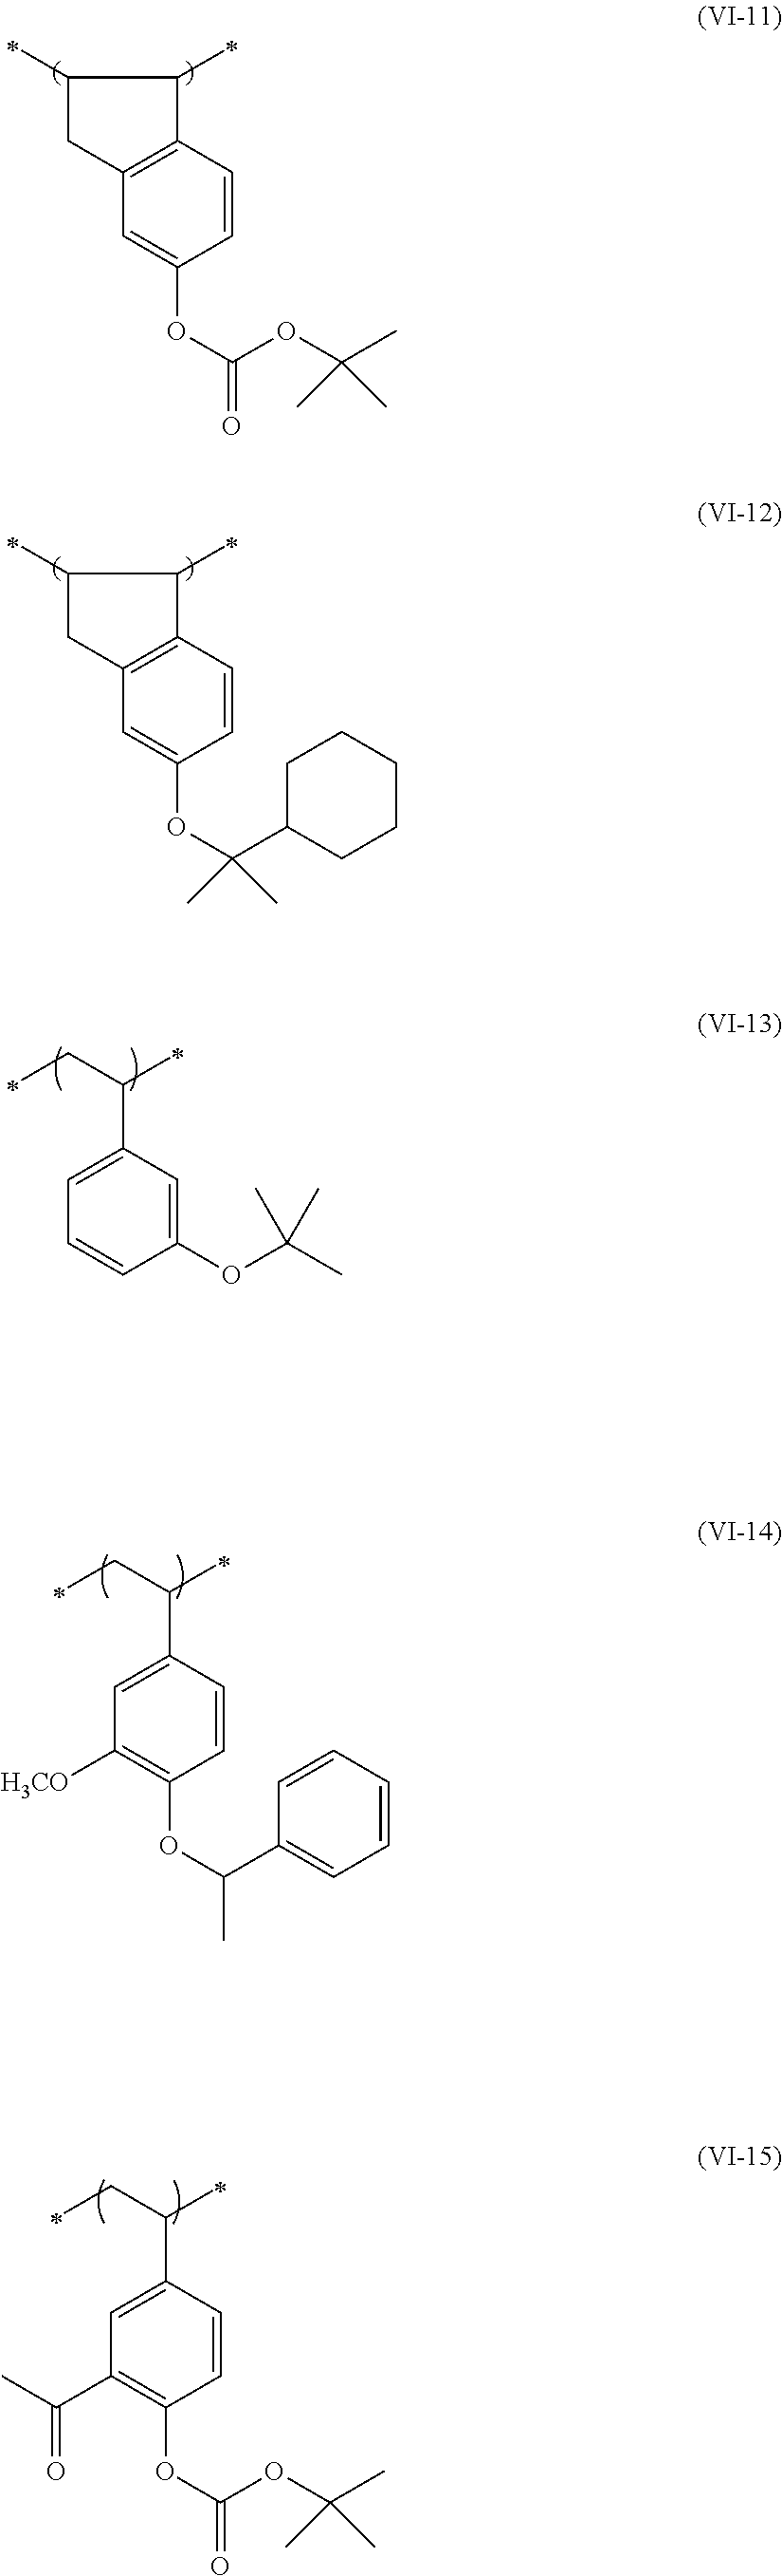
C1=CC(C(CC)C)=CC([H3CO])=C1OC(C)C1=CC=CC=C1.C1=CC(C(CC)C)=CC(C(C)=O)=C1OC(=O)OC(C)(C)C.C1(OC(C)(C)C)=CC(C(CC)C)=CC=C1.C1=CC2=C(C=C1OC(=O)OC(C)(C)C)CC(C)C2C.C1=CC2=C(C=C1OC(C1CCCCC1)(C)C)CC(C)C2C
